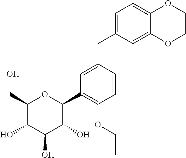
C1=C(CC2=CC=C3C(=C2)OCCO3)C=CC(OCC)=C1C1C(O)C(O)C(O)C(CO)O1
